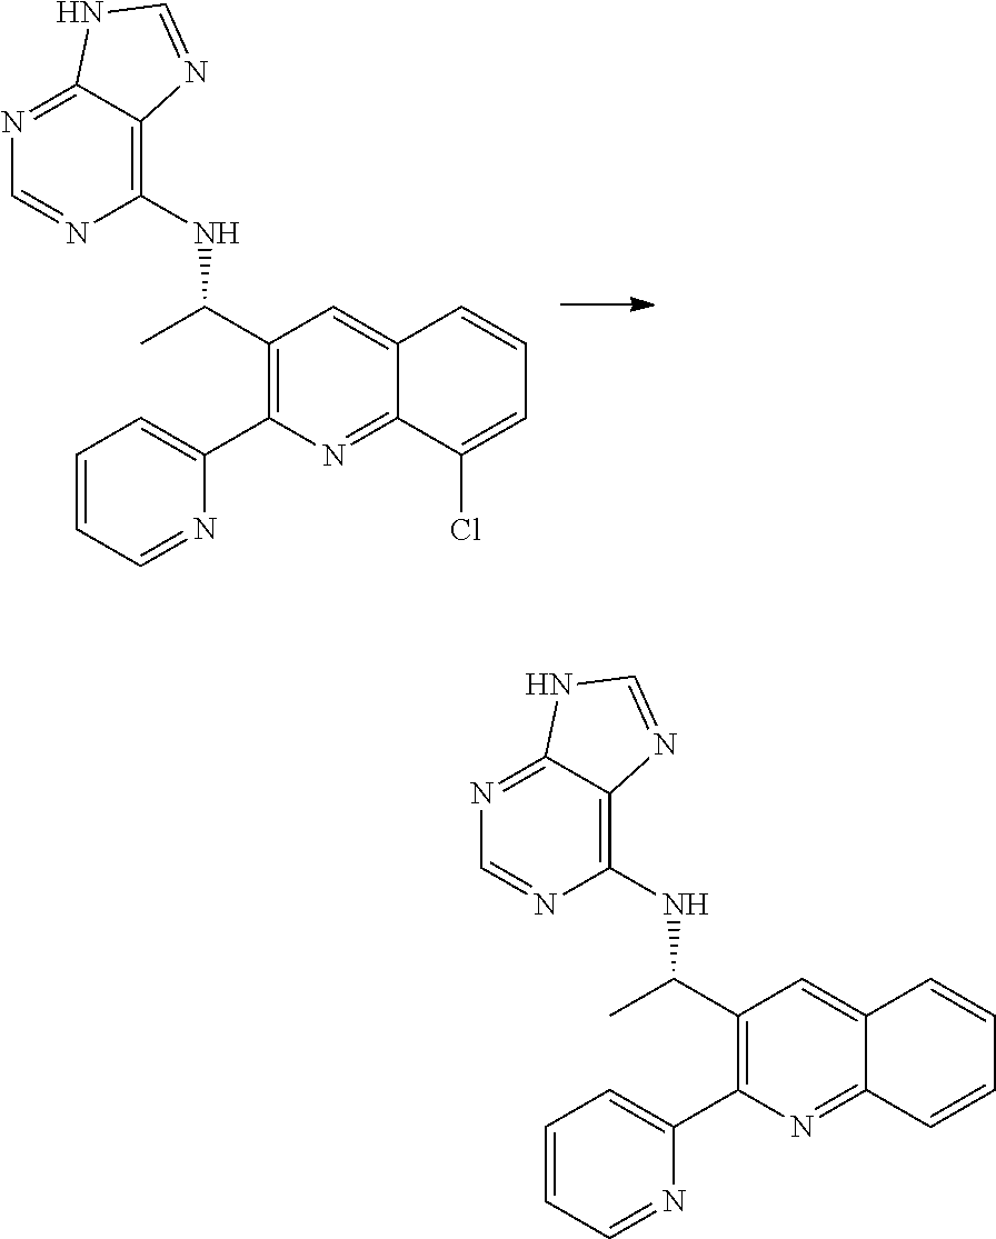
N1=C2C(=C(NC(C)C3=C(C4=CC=CC=N4)N=C4C(=C3)C=CC=C4Cl)N=C1)N=CN2.N1=C2C(=C(NC(C)C3=C(C4=CC=CC=N4)N=C4C(=C3)C=CC=C4)N=C1)N=CN2
